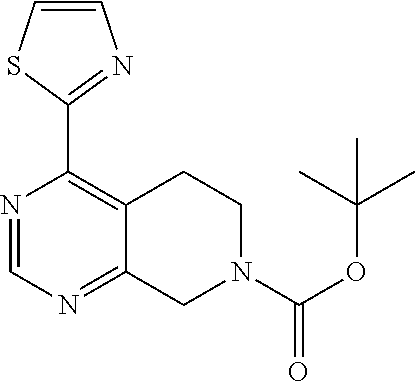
N1=CN=C2C(=C1C1=NC=CS1)CCN(C(OC(C)(C)C)=O)C2
